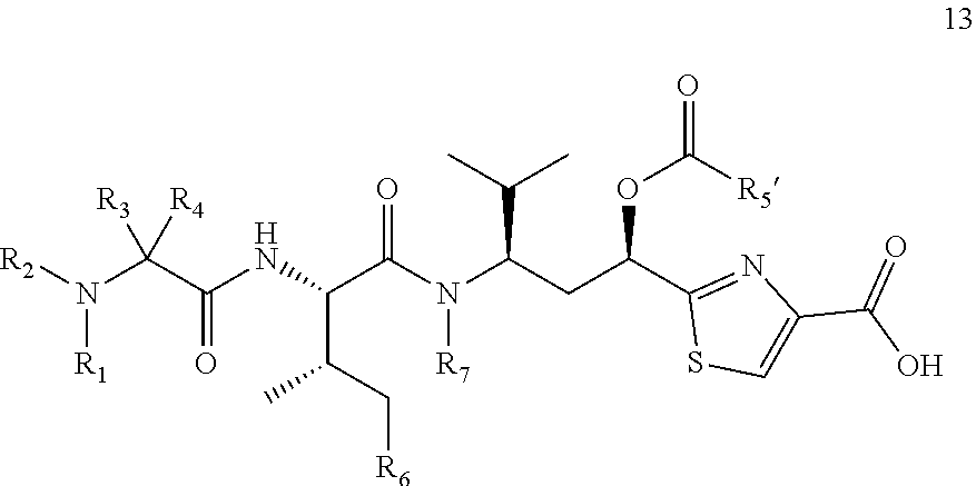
C(C(C[R6])C)(C(=O)N(C(C(C)C)CC(C1=NC(C(O)=O)=CS1)OC(=O)[R5])[R7])NC(=O)C(N([R2])[R1])([R3])[R4]
